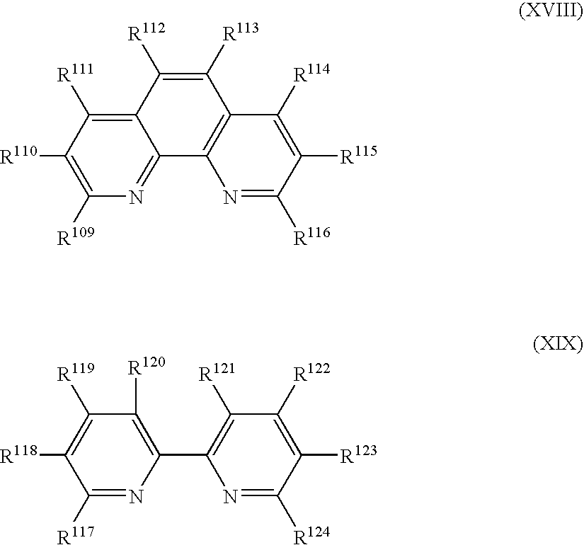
C1([R110])=C([R109])N=C2C(=C1[R111])C([R112])=C([R113])C1=C2N=C([R116])C([R115])=C1[R114].C1([R118])=C([R119])C([R120])=C(C2=C([R121])C([R122])=C([R123])C([R124])=N2)N=C1[R117]
